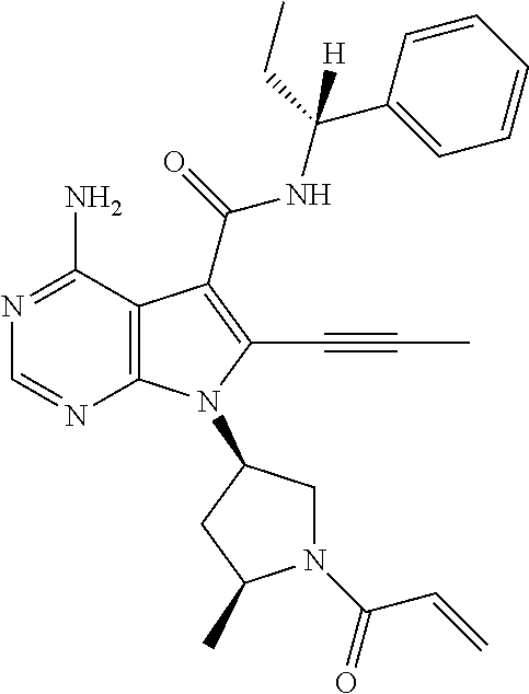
N1=C(N)C2=C(N=C1)N(C1CN(C(C=C)=O)C(C)C1)C(C#CC)=C2C(=O)NC(CC)(C1=CC=CC=C1)[H]
